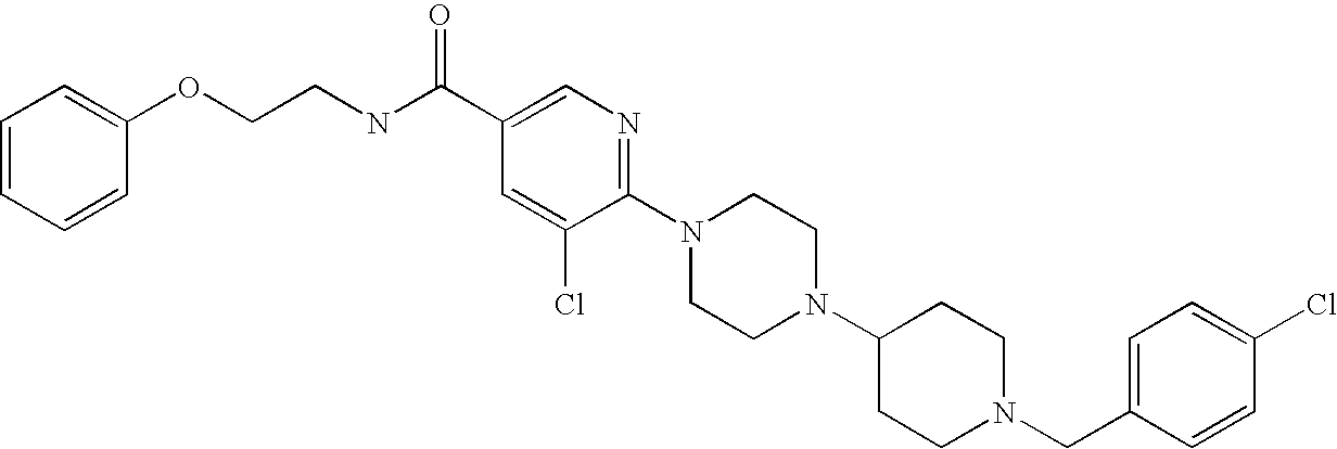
C1(Cl)=CC=C(CN2CCC(N3CCN(C4=NC=C(C(NCCOC5=CC=CC=C5)=O)C=C4Cl)CC3)CC2)C=C1
